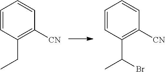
C1=CC(CC)=C([CN])C=C1.C1=CC(C(C)Br)=C([CN])C=C1
